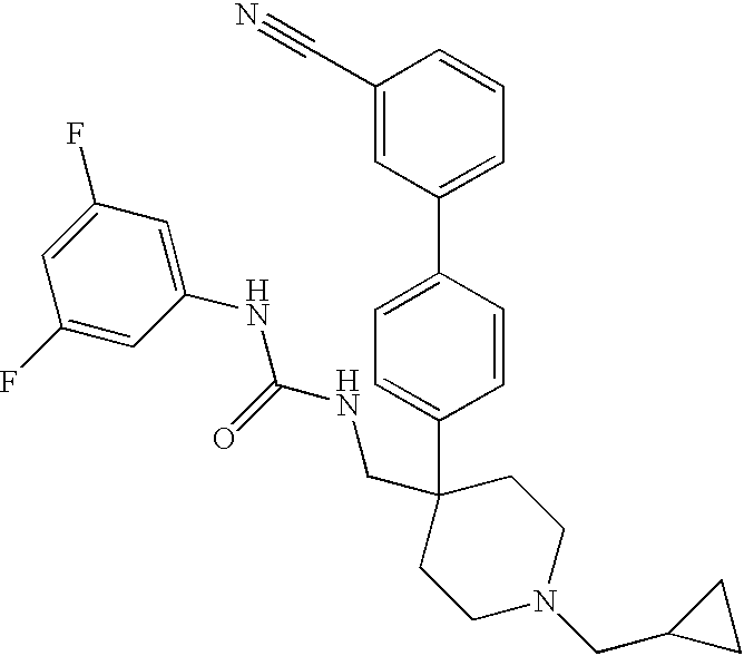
C1=C(F)C=C(NC(NCC2(C3=CC=C(C4=CC=CC(C#N)=C4)C=C3)CCN(CC3CC3)CC2)=O)C=C1F
